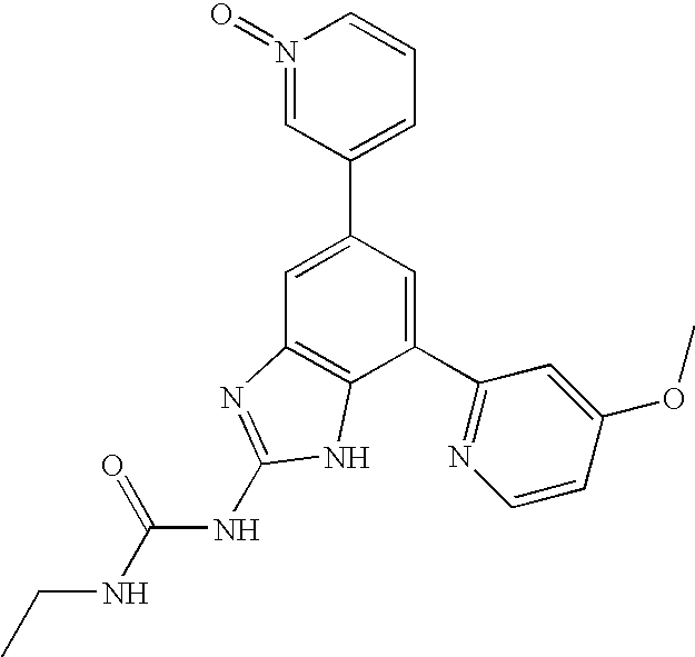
C1=C(C2=CC=CN(=O)=C2)C=C(C2=NC=CC(OC)=C2)C2=C1N=C(NC(NCC)=O)N2
